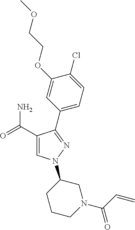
C1(C(=O)N)=CN(C2CCCN(C(=O)C=C)C2)N=C1C1=CC=C(Cl)C(OCCOC)=C1
